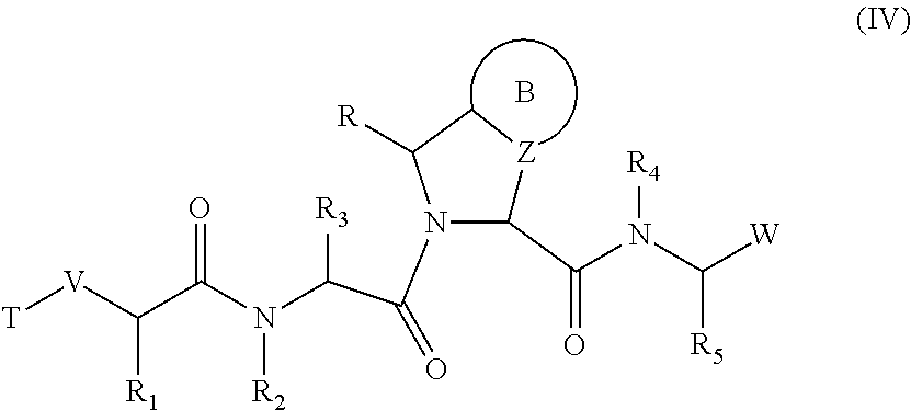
[T][V]C(C(N(C([R3])C(N1C(C(N(C([W])[R5])[R4])=O)[Z]CC1[R])=O)[R2])=O)[R1].B
